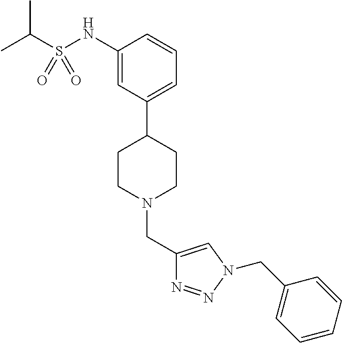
C1(NS(C(C)C)(=O)=O)=CC(C2CCN(CC3=CN(CC4=CC=CC=C4)N=N3)CC2)=CC=C1
